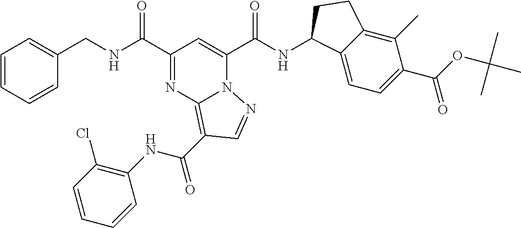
C(NC(C1=NC2=C(C(NC3=C(Cl)C=CC=C3)=O)C=NN2C(C(NC2C3=CC=C(C(=O)OC(C)(C)C)C(C)=C3CC2)=O)=C1)=O)C1=CC=CC=C1
